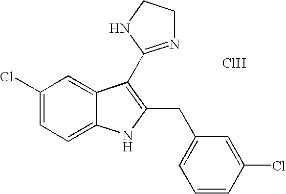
Cl.C1=C2C(=CC=C1Cl)NC(CC1=CC=CC(Cl)=C1)=C2C1=NCCN1
